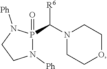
N1(C([R6])P2(=O)N([Ph])CCN2[Ph])CCOCC1
